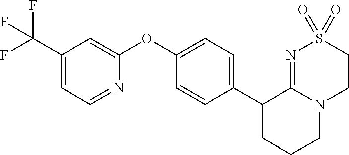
C1(C2CCCN3C2=NS(=O)(=O)CC3)=CC=C(OC2=CC(C(F)(F)F)=CC=N2)C=C1
